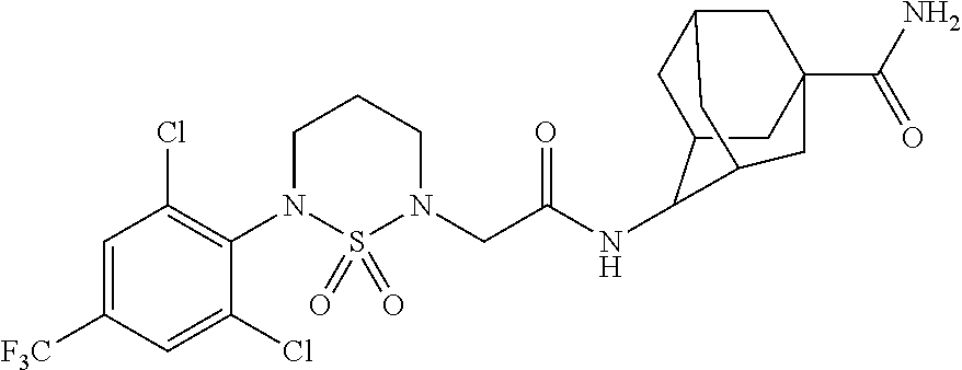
C1=C([F3C])C=C(Cl)C(N2S(=O)(=O)N(CC(NC3C4CC5CC(C(=O)N)(CC3C5)C4)=O)CCC2)=C1Cl
